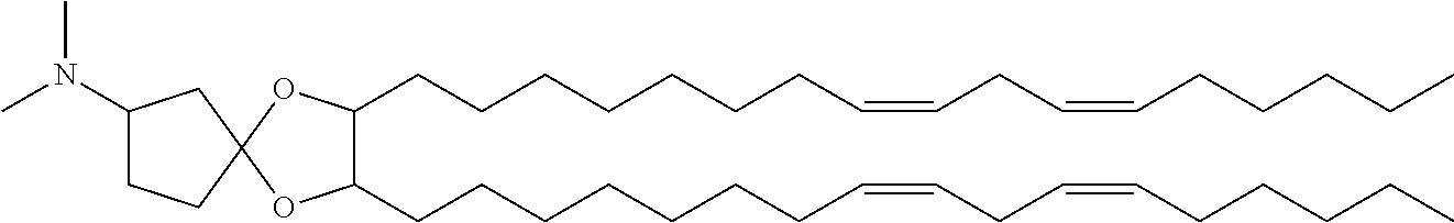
C1(CCCCCCCC=CCC=CCCCCC)C(CCCCCCCC=CCC=CCCCCC)OC2(O1)CC(N(C)C)CC2
